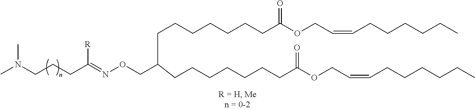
C(C(=NOCC(CCCCCCCC(OCC=CCCCCCC)=O)CCCCCCCC(OCC=CCCCCCC)=O)[R])CCN(C)C
